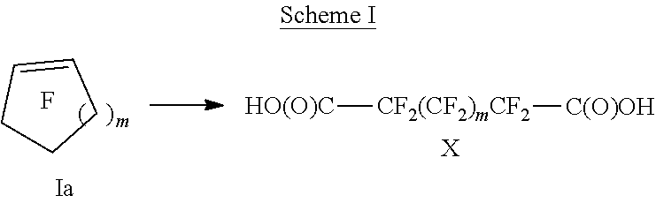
[HO(O)C][CF2(CF2)mCF2][C(O)OH].[X].C1=CCCC1.F
